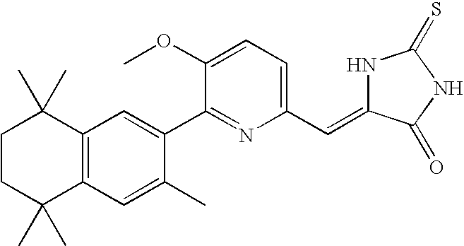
C1CC(C)(C)C2=C(C1(C)C)C=C(C1=NC(C=C3NC(=S)NC3=O)=CC=C1OC)C(C)=C2
